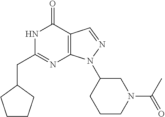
N1C(CC2CCCC2)=NC2=C(C1=O)C=NN2C1CCCN(C(C)=O)C1
